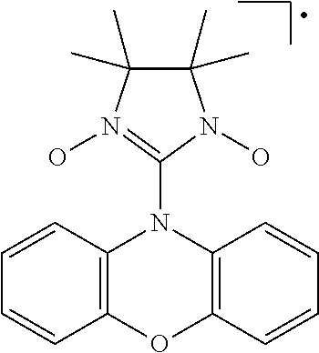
C1(C)(C)C(C)(C)N(O)=C(N2C3=C(OC4=C2C=CC=C4)C=CC=C3)N1O
